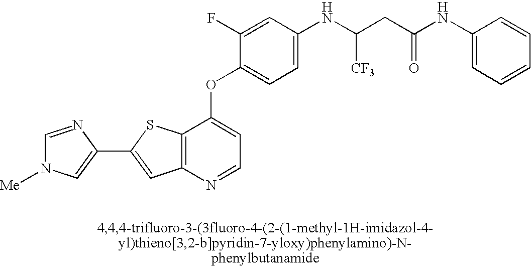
C1=C(NC(CC(NC2=CC=CC=C2)=O)[CF3])C=C(F)C(OC2=CC=NC3=C2SC(C2=CN([Me])C=N2)=C3)=C1
